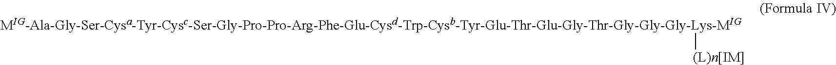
[MIG-Ala-Gly-Ser-Cysa-Tyr-Cysc-Ser-Gly-Pro-Pro-Arg-Phe-Glu-Cysd-Trp-Cysb-Tyr-Glu-Thr-Glu-Gly-Thr-Gly-Gly-Gly-Lys-MIG][(L)n[IM]]
